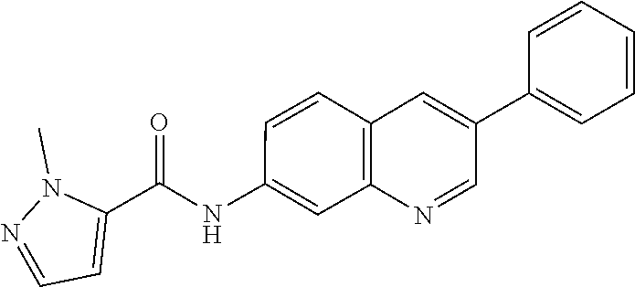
C1=CC2=C(C=C1NC(C1=CC=NN1C)=O)N=CC(C1=CC=CC=C1)=C2
